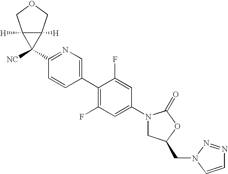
C1(N2CC(CN3C=CN=N3)OC2=O)=CC(F)=C(C2=CN=C(C3([NC])C4([H])C3([H])COC4)C=C2)C(F)=C1
